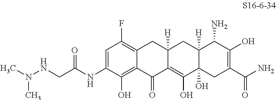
C1=C(NC(CNN(C)C)=O)C(O)=C2C(=C1F)CC1([H])C(=C(O)C3(O)C([H])(C1)C(N)C(O)=C(C(N)=O)C3)C2=O
